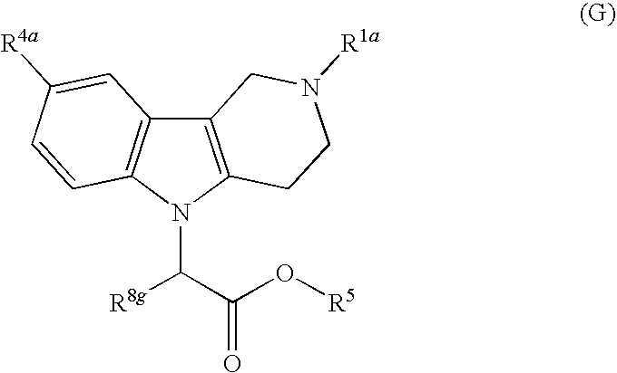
C12=C(N(C(C(O[R5])=O)[R8g])C3=C1C=C([R4a])C=C3)CCN([R1a])C2
